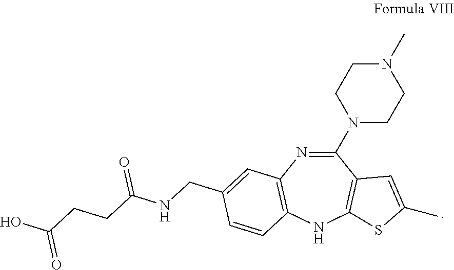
C1(N2CCN(C)CC2)=NC2=C(NC3=C1C=C(C)S3)C=CC(CNC(CCC(O)=O)=O)=C2
